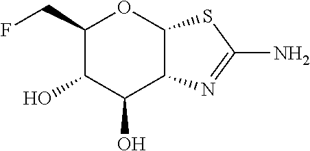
C1(CF)C(O)C(O)C2C(O1)SC(N)=N2
